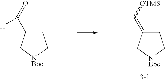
C1C(C([H])=O)C[NBoc]C1.C1C(=C[OTMS])C[NBoc]C1
